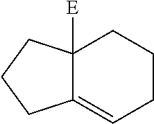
C1CC=C2C([E])(C1)CCC2
